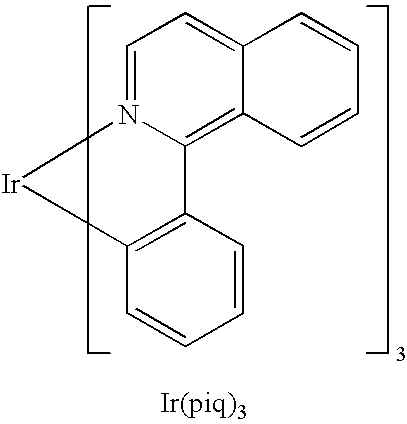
C1=N2C(=C3C(=C1)C=CC=C3)C1=C(C=CC=C1)[Ir]2
